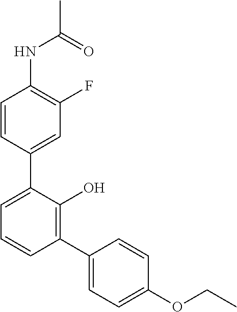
C1=CC(C2=CC=CC(C3=CC=C(OCC)C=C3)=C2O)=CC(F)=C1NC(C)=O
